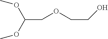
C(COCCO)(OC)OC
